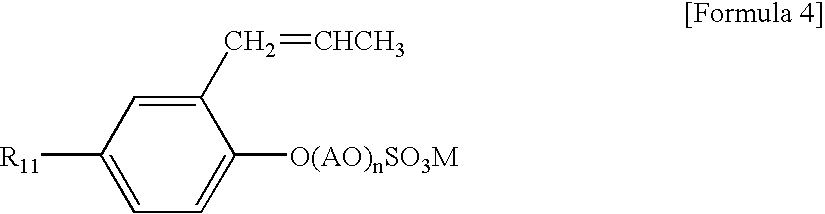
C1(C=[CHCH3])=CC([R11])=CC=C1[O(AO)nSO3M]
